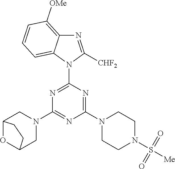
N1=C(N2C([CHF2])=NC3=C([OMe])C=CC=C23)N=C(N2CCN(S([Me])(=O)=O)CC2)N=C1N1CC2OC(C1)CC2
